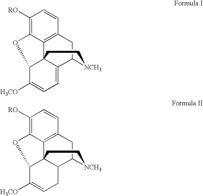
C12C([H3CO])=CC=C3C14C1=C(CC3[NCH3]CC4)C=CC([RO])=C1O2.C12C([H3CO])=CCC3C14C1=C(CC3[NCH3]CC4)C=CC([RO])=C1O2
